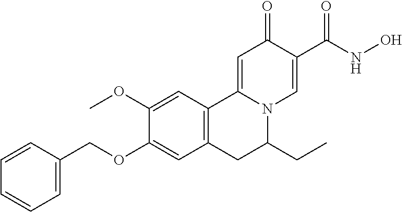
C1(OC)=CC2=C(C=C1OCC1=CC=CC=C1)CC(CC)N1C2=CC(=O)C(C(NO)=O)=C1
